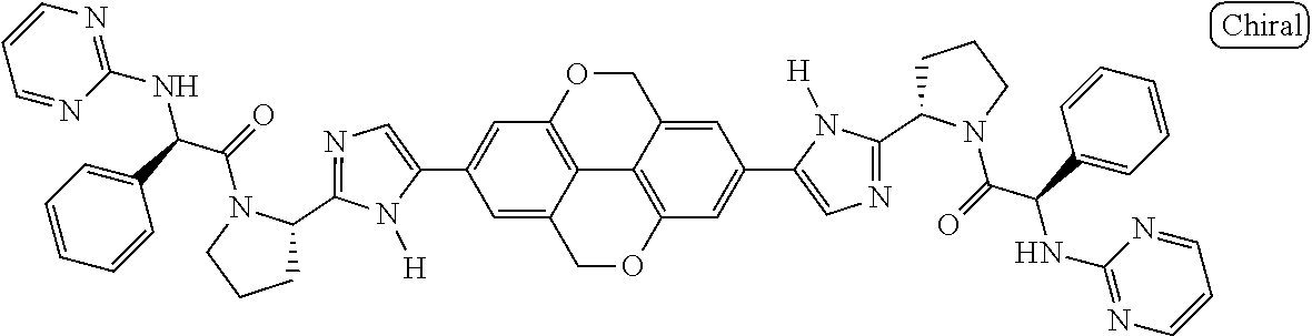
C1(C2=CC3=C4C(=C2)COC2=C4C(=CC(C4=CN=C(C5CCCN5C(=O)C(C5=CC=CC=C5)NC5=NC=CC=N5)N4[H])=C2)CO3)=CN=C(C2CCCN2C(=O)C(C2=CC=CC=C2)NC2=NC=CC=N2)N1[H]
